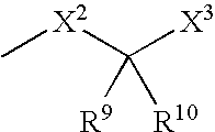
C[X2]C([X3])([R9])[R10]
